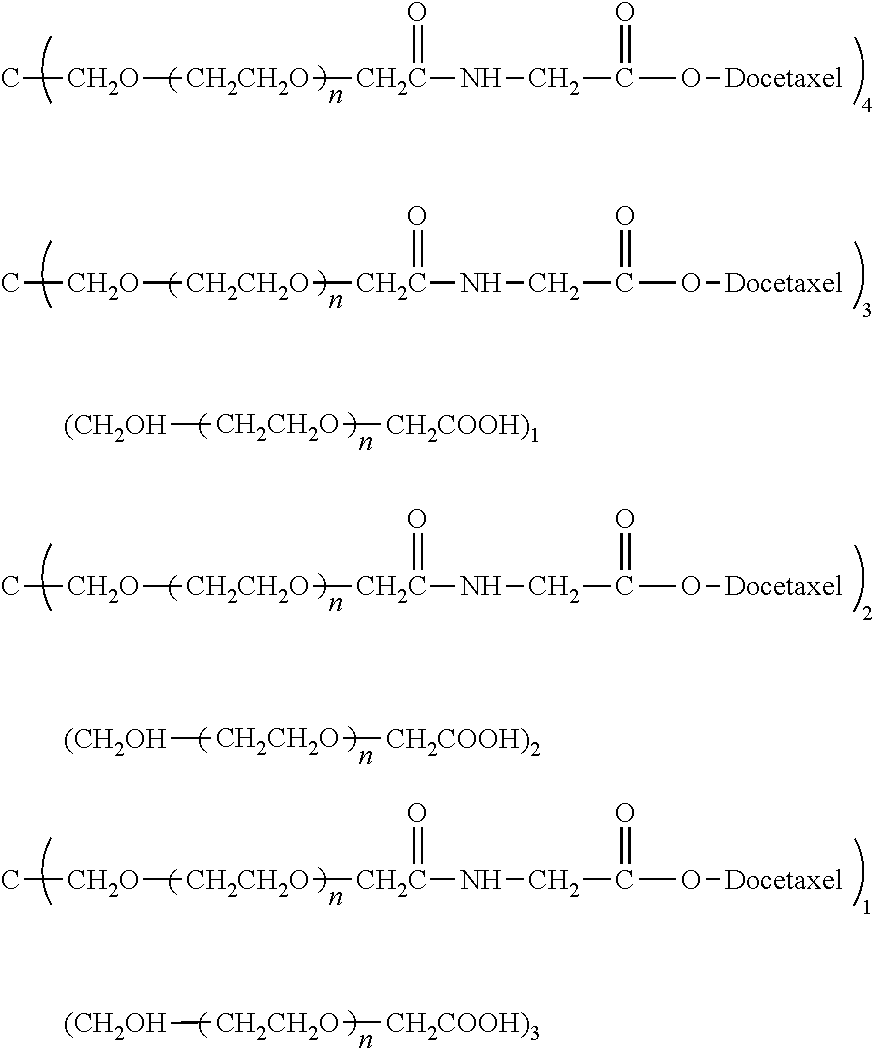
C[CH2O][CH2CH2O][CH2C](=O)NCC(=O)O[Docetaxel].C[CH2O][CH2CH2O][CH2C](=O)NCC(=O)O[Docetaxel].[(CH2OH][CH2CH2O][CH2COOH)1].C[CH2O][CH2CH2O][CH2C](=O)NCC(=O)O[Docetaxel].[(CH2OH][CH2CH2O][CH2COOH)2].C[CH2O][CH2CH2O][CH2C](=O)NCC(=O)O[Docetaxel].[(CH2OH][CH2CH2O][CH2COOH)3]
